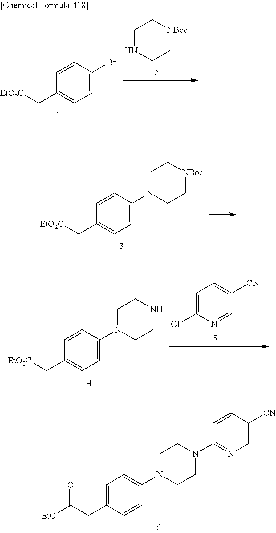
C1NCC[NBoc]C1.C1=CC(C[EtO2C])=CC=C1Br.C1=CC(C[EtO2C])=CC=C1N1CC[NBoc]CC1.C1=C(Cl)N=CC([CN])=C1.C1=CC(C[EtO2C])=CC=C1N1CCNCC1.C1=C(N2CCN(C3=NC=C([CN])C=C3)CC2)C=CC(CC([EtO])=O)=C1
